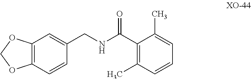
C12=C(C=CC(CNC(C3=C(C)C=CC=C3C)=O)=C1)OCO2
